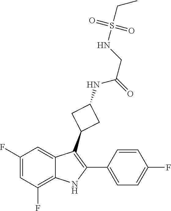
C1(F)=CC(F)=C2C(=C1)C(C1CC(NC(CNS(CC)(=O)=O)=O)C1)=C(C1=CC=C(F)C=C1)N2
